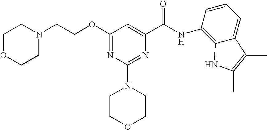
O(C1=NC(N2CCOCC2)=NC(C(NC2=C3C(=CC=C2)C(C)=C(C)N3)=O)=C1)CCN1CCOCC1
